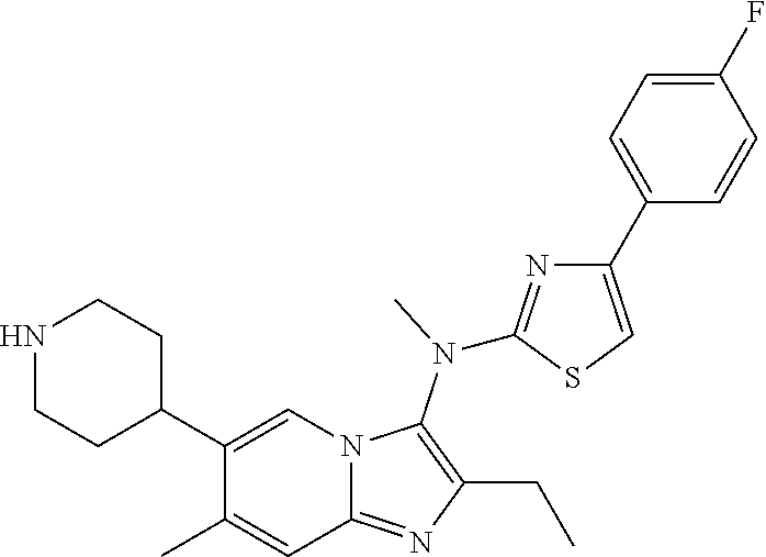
C1(C2=CN3C(=NC(CC)=C3N(C)C3=NC(C4=CC=C(F)C=C4)=CS3)C=C2C)CCNCC1
